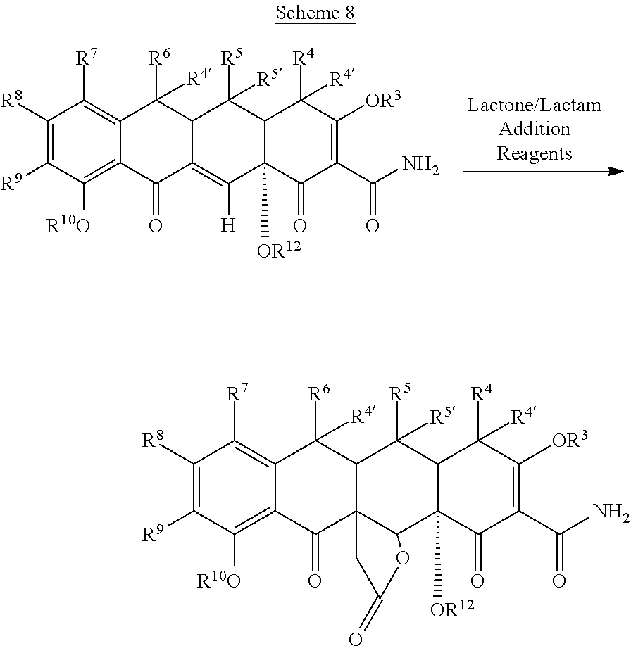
C1([R8])=C([R9])C([R10O])=C2C(=C1[R7])C([R4])([R6])C1C(=C([H])C3([OR12])C(C1([R5])[R5])C([R4])([R4])C([OR3])=C(C(N)=O)C3=O)C2=O.C1([R8])=C([R9])C([R10O])=C2C(=C1[R7])C([R4])([R6])C1C3(C2=O)C(C2([OR12])C(C1([R5])[R5])C([R4])([R4])C([OR3])=C(C(N)=O)C2=O)OC(=O)C3
